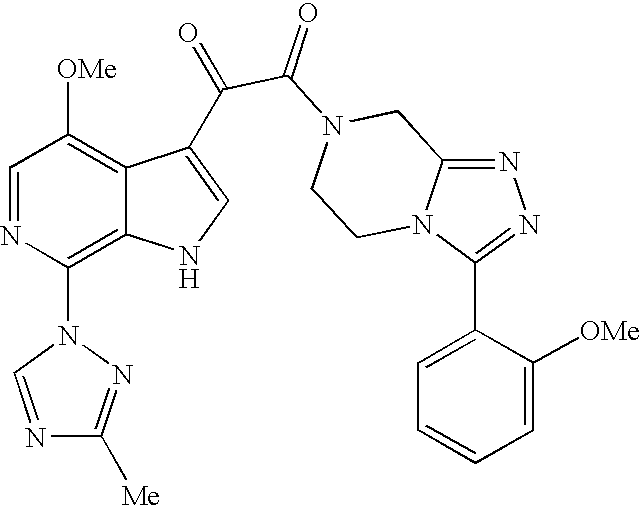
N1=C2N(C(C3=CC=CC=C3[OMe])=N1)CCN(C(=O)C(=O)C1=CNC3=C(N4N=C([Me])N=C4)N=CC([OMe])=C31)C2
